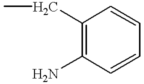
C1(CC)=C(N)C=CC=C1
